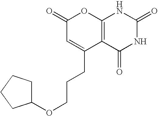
C1(=O)C=C(CCCOC2CCCC2)C2=C(O1)NC(=O)NC2=O
